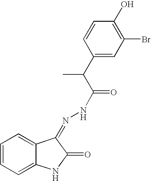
C12=CC=CC=C1NC(=O)C2=NNC(=O)C(C1=CC(Br)=C(O)C=C1)C
